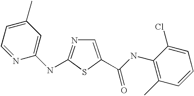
C1(C)=CC=NC(NC2=NC=C(C(NC3=C(C)C=CC=C3Cl)=O)S2)=C1
